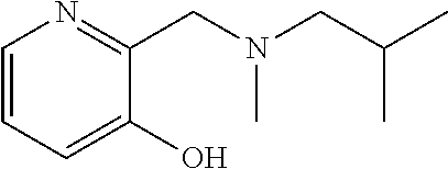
C1=CC=C(O)C(CN(CC(C)C)C)=N1
